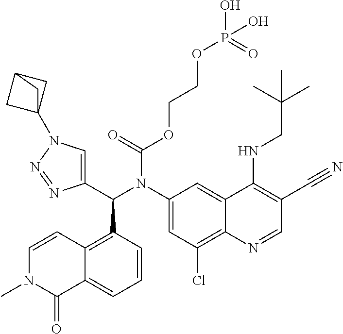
C1=CC2=C(C(C3=CN(C45CC(C4)C5)N=N3)N(C3=CC(Cl)=C4C(=C3)C(NCC(C)(C)C)=C(C#N)C=N4)C(=O)OCCOP(O)(=O)O)C=CC=C2C(=O)N1C
